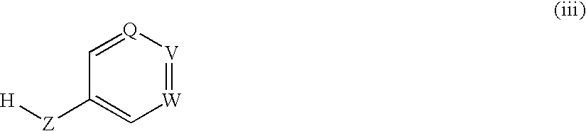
[Z](C1=C[W]=[V][Q]=C1)[H]
